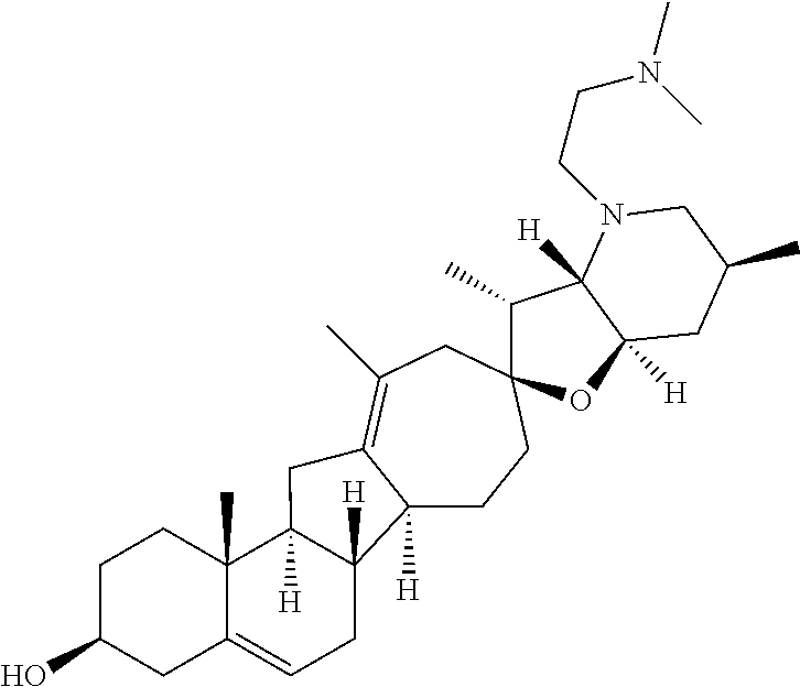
C12([H])CCC3(CC(C)=C1CC1([H])C4(C)C(=CCC21[H])CC(O)CC4)C(C)C1([H])C([H])(O3)CC(C)CN1CCN(C)C
